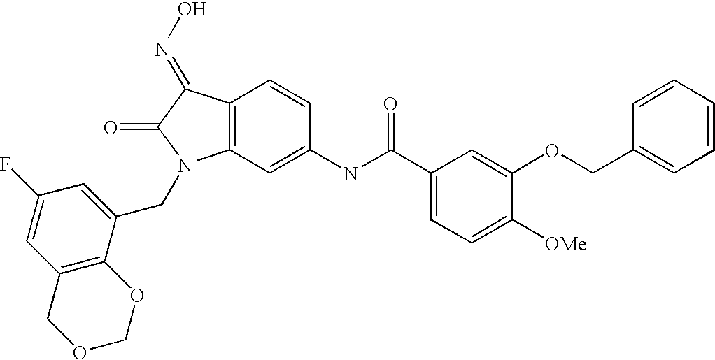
C12=C(C(=NO)C(=O)N1CC1=CC(F)=CC3=C1OCOC3)C=CC(NC(C1=CC=C([OMe])C(OCC3=CC=CC=C3)=C1)=O)=C2
